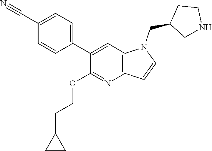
C1(C2=CC=C(C#N)C=C2)=CC2=C(N=C1OCCC1CC1)C=CN2CC1CNCC1
